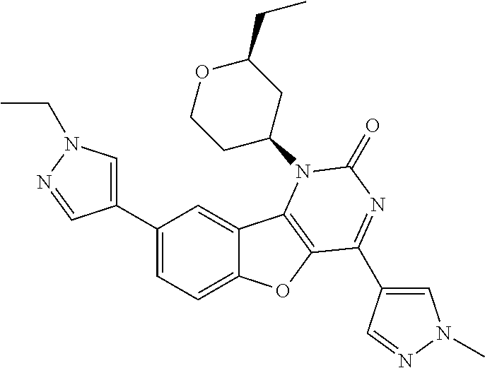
C1(C2=CC=C3C(=C2)C2=C(O3)C(C3=CN(C)N=C3)=NC(=O)N2C2CC(CC)OCC2)=CN(CC)N=C1
